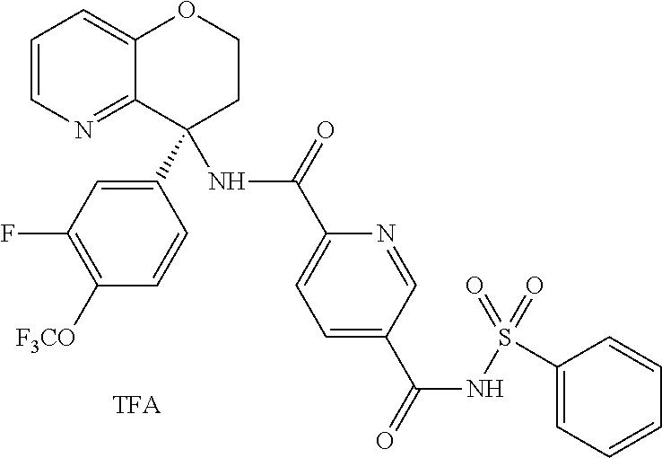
C1=CN=C2C(=C1)OCCC2(C1=CC(F)=C([F3CO])C=C1)NC(C1=CC=C(C(=O)NS(C2=CC=CC=C2)(=O)=O)C=N1)=O
